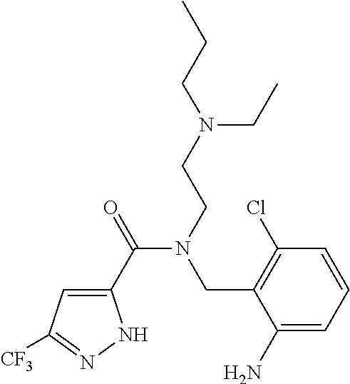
C1(C(=O)N(CCN(CC)CCC)CC2=C(Cl)C=CC=C2N)=CC([CF3])=NN1
